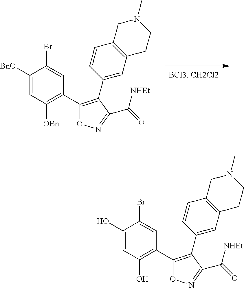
C1([BnO])=CC([OBn])=C(C2=C(C3=CC4=C(C=C3)CN(C)CC4)C(C([NHEt])=O)=NO2)C=C1Br.C1(O)=CC(O)=C(C2=C(C3=CC4=C(C=C3)CN(C)CC4)C(C([NHEt])=O)=NO2)C=C1Br
